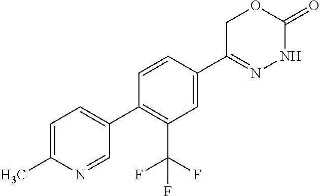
C1C(C2=CC(C(F)(F)F)=C(C3=CC=C(C)N=C3)C=C2)=NNC(=O)O1
